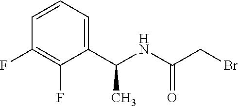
C1(C(NC(CBr)=O)C)=CC=CC(F)=C1F
